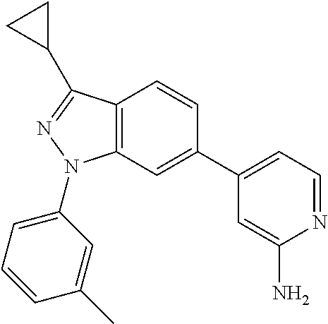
C1(C2=CC=NC(N)=C2)=CC2=C(C=C1)C(C1CC1)=NN2C1=CC=CC(C)=C1
